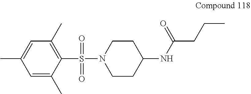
C1(S(N2CCC(NC(CCC)=O)CC2)(=O)=O)=C(C)C=C(C)C=C1C
